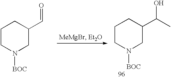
C1CN([BOC])CC(C=O)C1.C1CN([BOC])CC(C(O)C)C1
